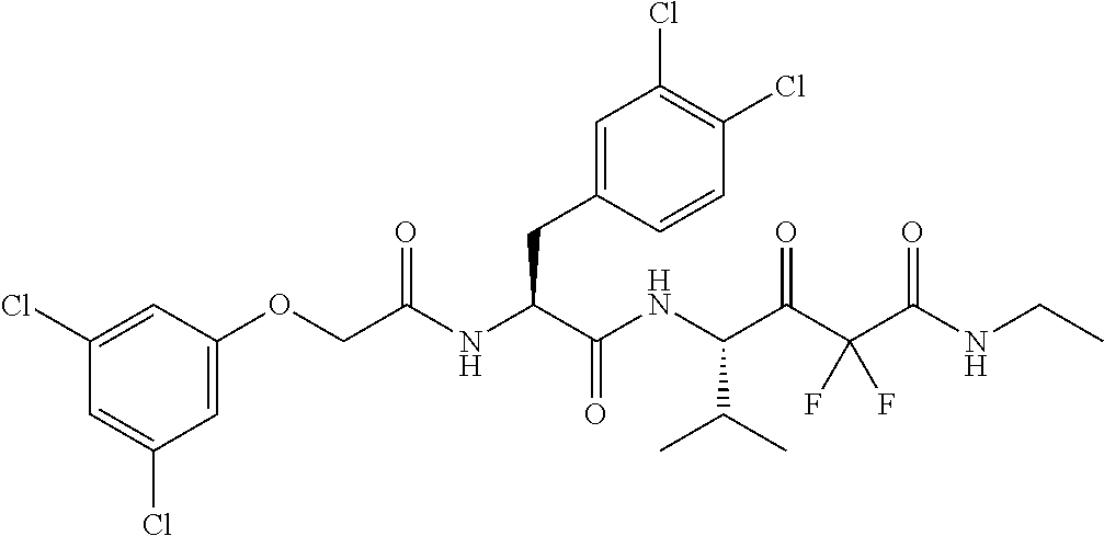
C1=C(Cl)C=C(Cl)C=C1OCC(NC(C(NC(C(C(C(NCC)=O)(F)F)=O)C(C)C)=O)CC1=CC(Cl)=C(Cl)C=C1)=O
